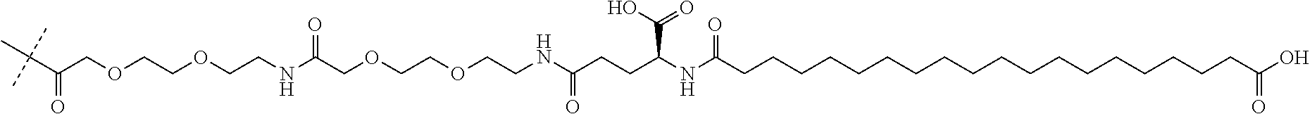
C(C(COCCOCCNC(COCCOCCNC(CCC(NC(CCCCCCCCCCCCCCCCCCC(O)=O)=O)C(O)=O)=O)=O)=O)(C)(C)C
